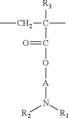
CCC(C)([R3])C(=O)O[A]N([R2])[R1]
